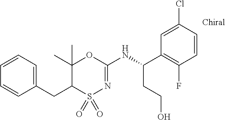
C1(CC2S(=O)(=O)N=C(NC(C3=C(F)C=CC(Cl)=C3)CCO)OC2(C)C)=CC=CC=C1
